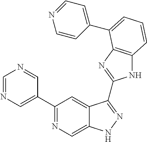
C1=NC=C(C2=NC=C3C(=C2)C(C2=NC4=C(N2)C=CC=C4C2=CC=NC=C2)=NN3)C=N1
